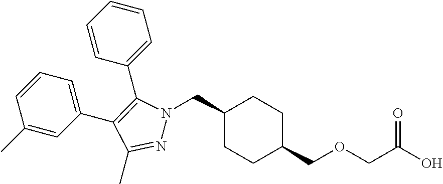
C1(CN2N=C(C)C(C3=CC=CC(C)=C3)=C2C2=CC=CC=C2)CCC(COCC(O)=O)CC1
